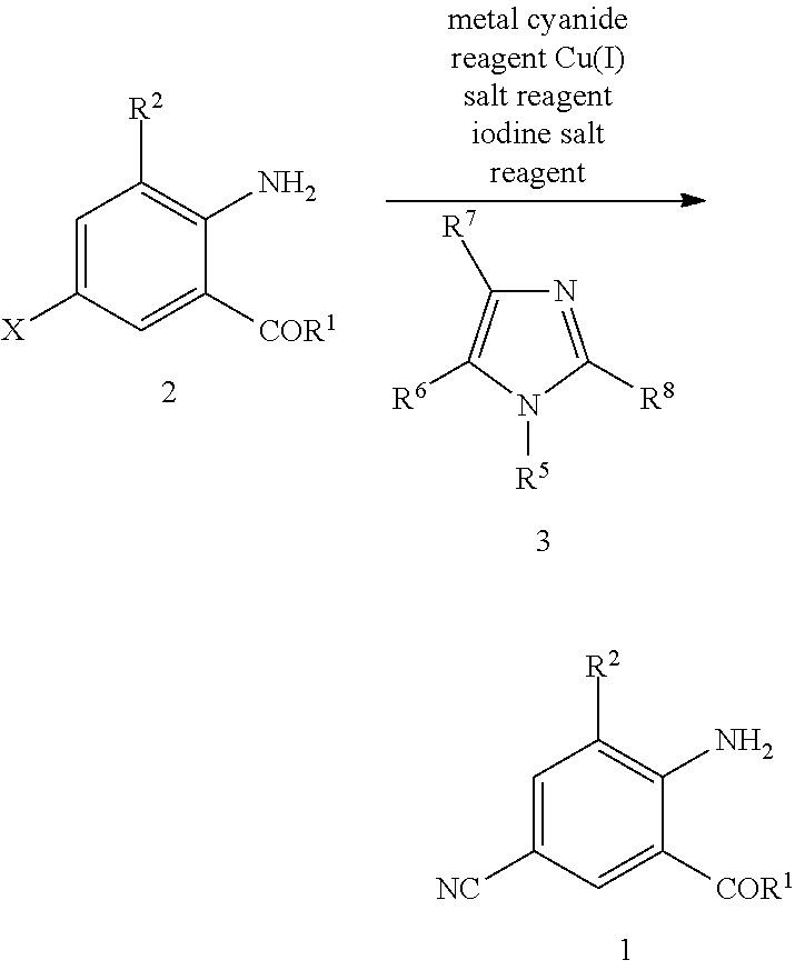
C1=C([NC])C=C([COR1])C(N)=C1[R2].C1=C([X])C=C([COR1])C(N)=C1[R2].N1=C([R8])N([R5])C([R6])=C1[R7]
